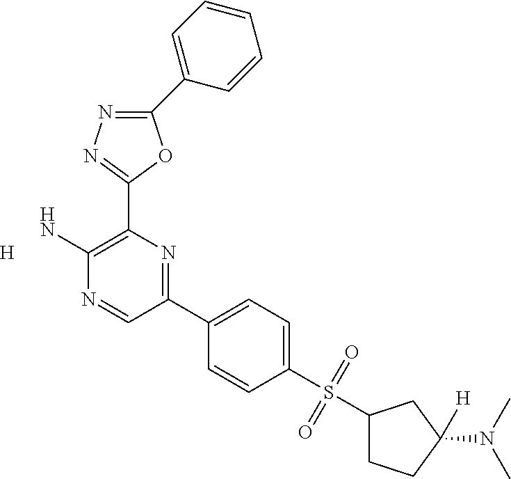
C1(C2=CC=CC=C2)=NN=C(C2=C(N)N=CC(C3=CC=C(S(=O)(=O)C4CCC(N(C)C)([H])C4)C=C3)=N2)O1.[H]
